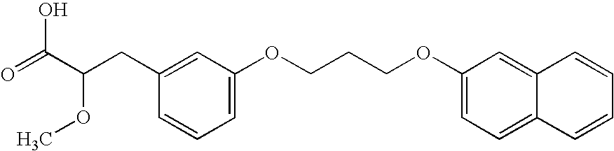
C1(OCCCOC2=CC=C3C(=C2)C=CC=C3)=CC=CC(CC(C(=O)O)OC)=C1
